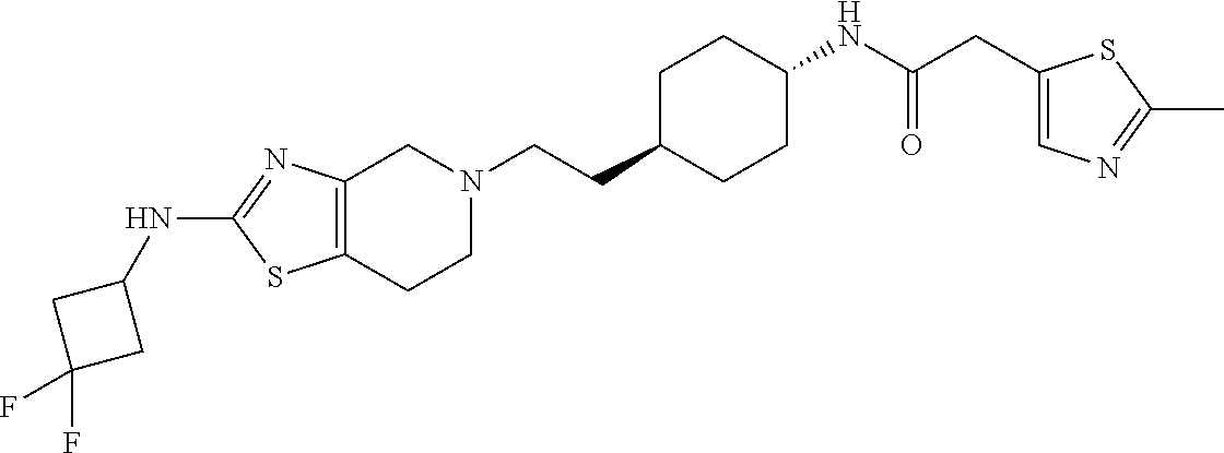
C12=C(CCN(CCC3CCC(NC(CC4=CN=C(C)S4)=O)CC3)C1)SC(NC1CC(F)(F)C1)=N2
